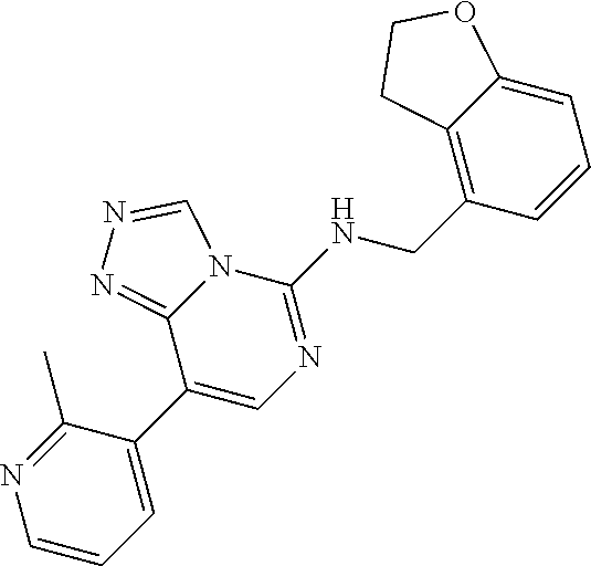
C1=CC=C(C2=CN=C(NCC3=C4C(=CC=C3)OCC4)N3C2=NN=C3)C(C)=N1
